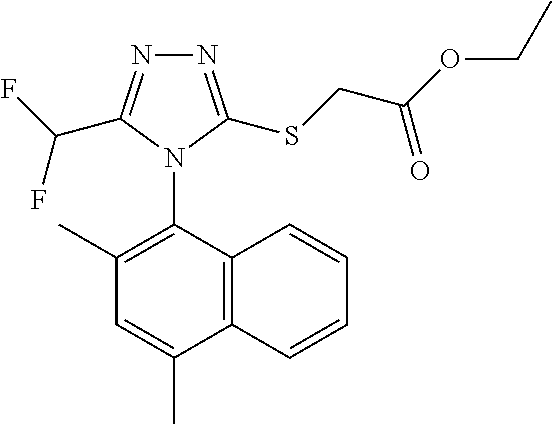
C12=C(C(N3C(C(F)F)=NN=C3SCC(OCC)=O)=C(C)C=C1C)C=CC=C2
